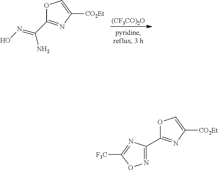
[(CF3CO)2O].O1C(C(=NO)N)=NC([CO2Et])=C1.O1C(C2=NOC([F3C])=N2)=NC([CO2Et])=C1
